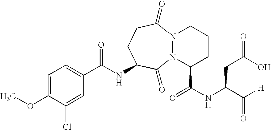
C(NC1CCC(=O)N2N(C1=O)C(C(NC(C([H])=O)CC(O)=O)=O)CCC2)(C1=CC=C(OC)C(Cl)=C1)=O
